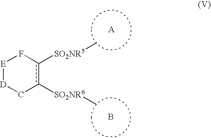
B.[E]1[D]Cc([SO2NR6]C)c([SO2NR5]C)F1
